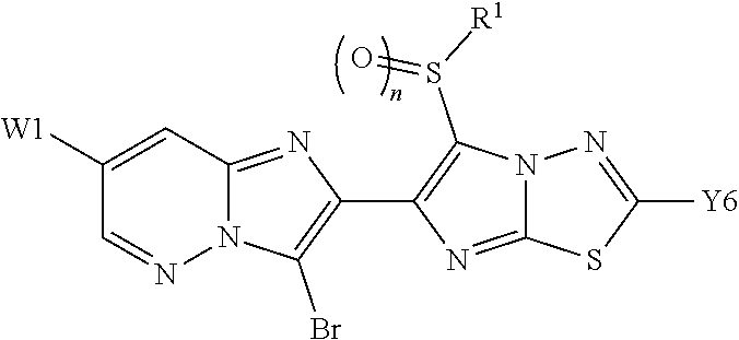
C1([W1])=CC2=NC(C3=C(S([R1])=O)N4C(=N3)SC([Y6])=N4)=C(Br)N2N=C1
